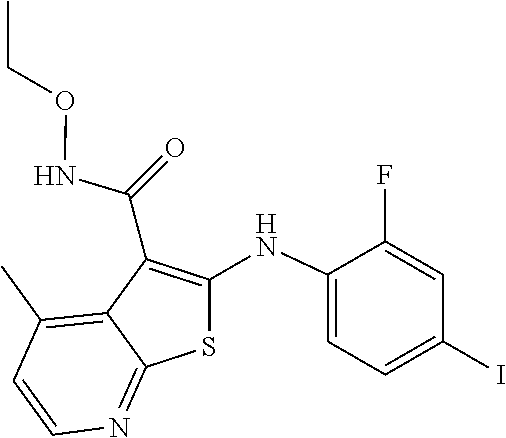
C1(F)=CC(I)=CC=C1NC1=C(C(NOCC)=O)C2=C(C)C=CN=C2S1
